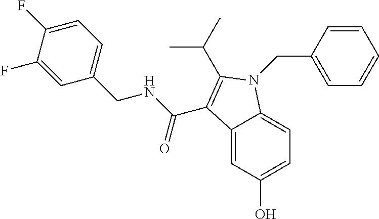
C1=C(F)C(F)=CC(CNC(C2=C(C(C)C)N(CC3=CC=CC=C3)C3=CC=C(O)C=C32)=O)=C1
